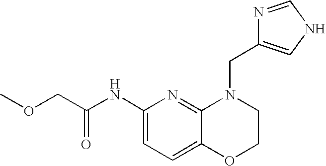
C1(NC(COC)=O)=CC=C2C(=N1)N(CC1=CNC=N1)CCO2
